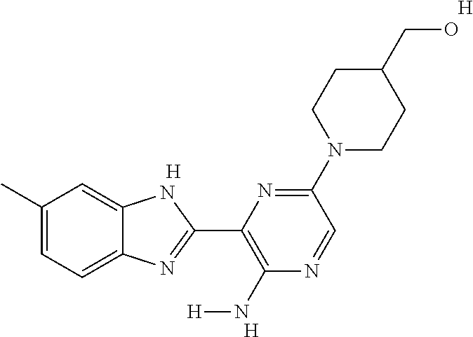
C1(C)=CC=C2C(=C1)NC(C1=C(N[H])N=CC(N3CCC(CO)CC3)=N1)=N2.[H].[H].[H]
